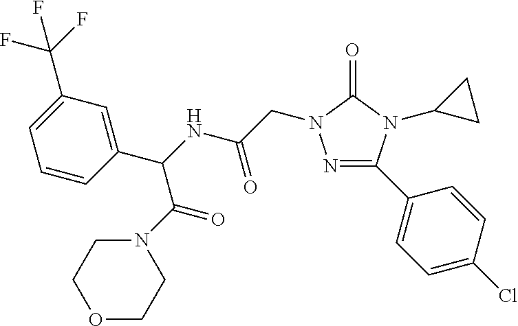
N1=C(C2=CC=C(Cl)C=C2)N(C2CC2)C(=O)N1CC(=O)NC(C1=CC(C(F)(F)F)=CC=C1)C(=O)N1CCOCC1
